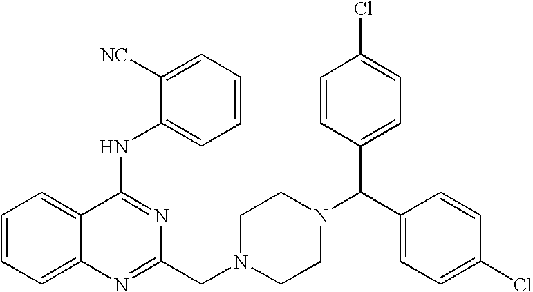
C1=CC=C2C(=C1)C(NC1=CC=CC=C1[NC])=NC(CN1CCN(C(C3=CC=C(Cl)C=C3)C3=CC=C(Cl)C=C3)CC1)=N2
